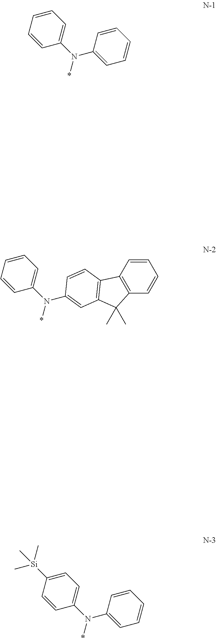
C1=CC=C(N(C2=CC=CC=C2)*)C=C1.C12=C(C=CC=C1)C1=C(C2(C)C)C=C(N(C2=CC=CC=C2)*)C=C1.C1([Si](C)(C)C)=CC=C(N(C2=CC=CC=C2)*)C=C1
